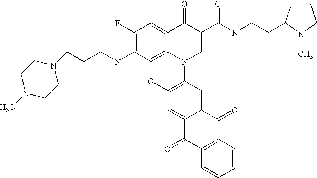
C1(F)=C(NCCCN2CCN(C)CC2)C2=C3C(=C1)C(=O)C(C(=O)NCCC1CCCN1C)=CN3C1=C(O2)C=C2C(=C1)C(=O)C1=C(C2=O)C=CC=C1
